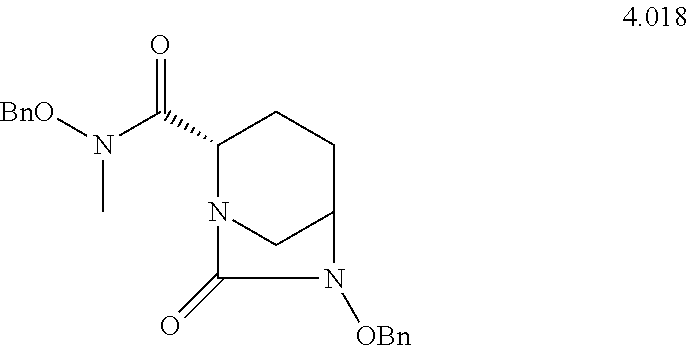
[BnO]N(C(C1N2CC(CC1)N([OBn])C2=O)=O)C
